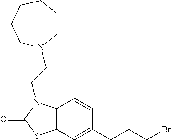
C1=CC2=C(C=C1CCCBr)SC(=O)N2CCN1CCCCCC1
